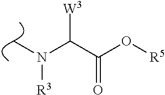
CN(C(C(=O)O[R5])[W3])[R3]
